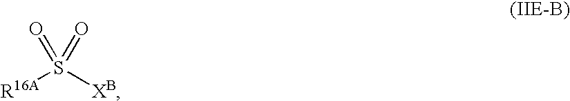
[R16A]S([XB])(=O)=O
